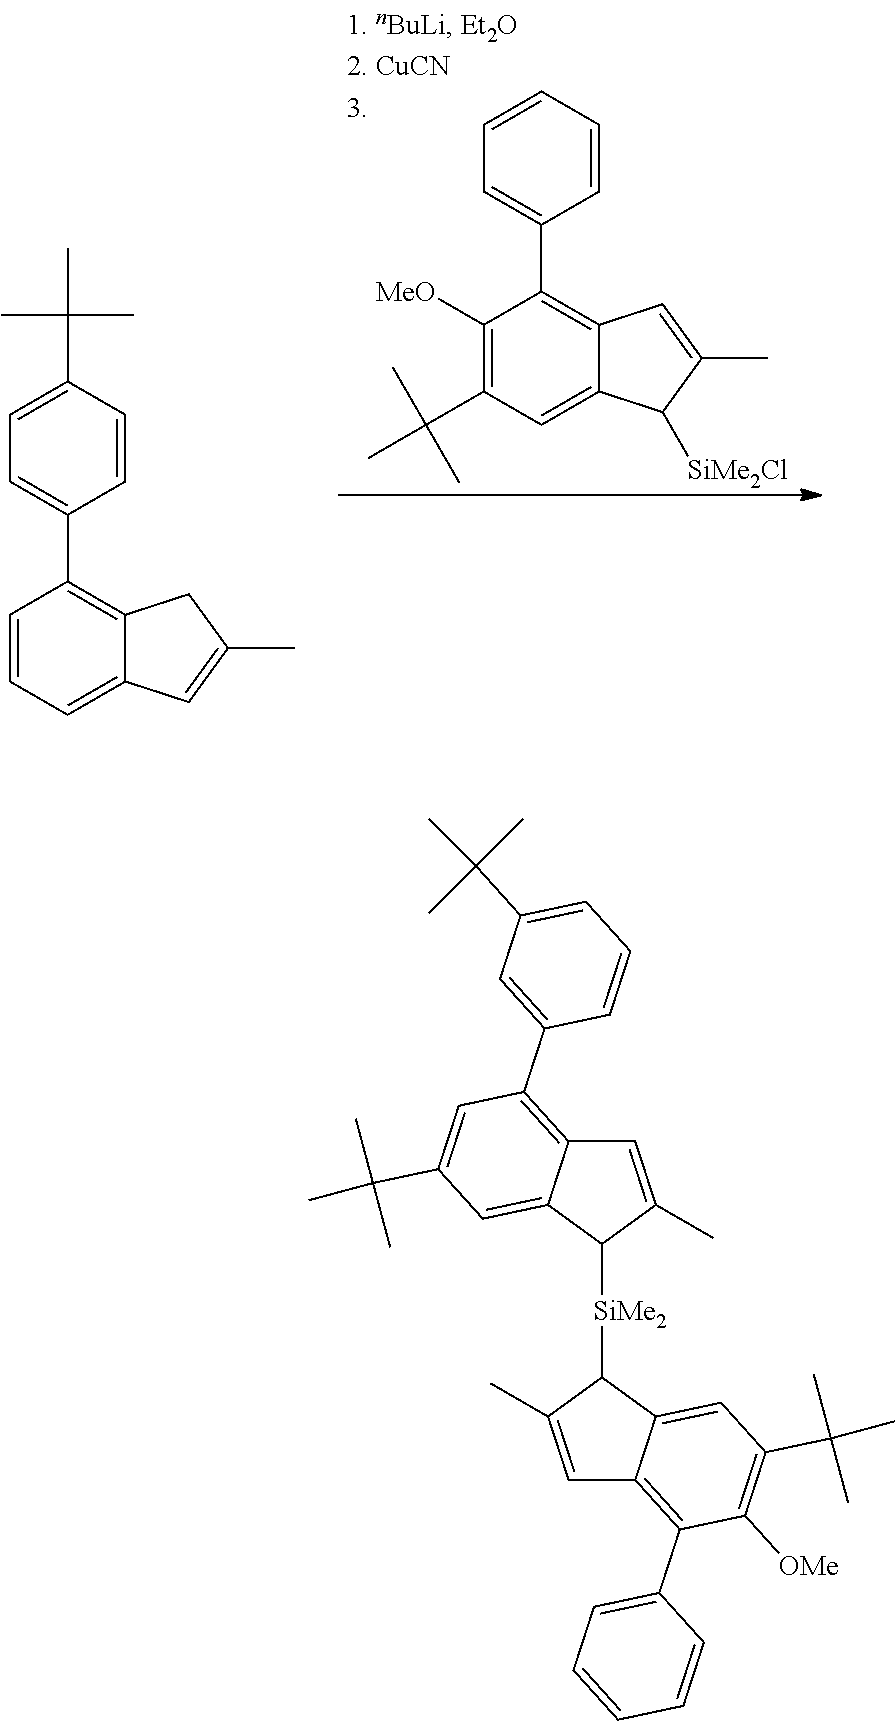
C1=CC=C2C(=C1C1=CC=C(C(C)(C)C)C=C1)CC(C)=C2.C1([MeO])=C(C(C)(C)C)C=C2C(=C1C1=CC=CC=C1)C=C(C)C2[SiMe2Cl].C1=C(C)C([SiMe2]C2C(C)=CC3=C(C4=CC=CC=C4)C([OMe])=C(C(C)(C)C)C=C23)C2=CC(C(C)(C)C)=CC(C3=CC(C(C)(C)C)=CC=C3)=C12
